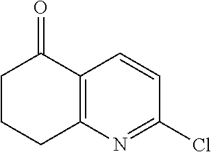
C1CCC2=C(C1=O)C=CC(Cl)=N2
